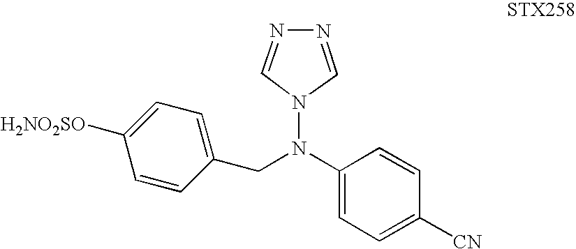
C1(N(N2C=NN=C2)CC2=CC=C([H2NO2SO])C=C2)=CC=C([CN])C=C1
